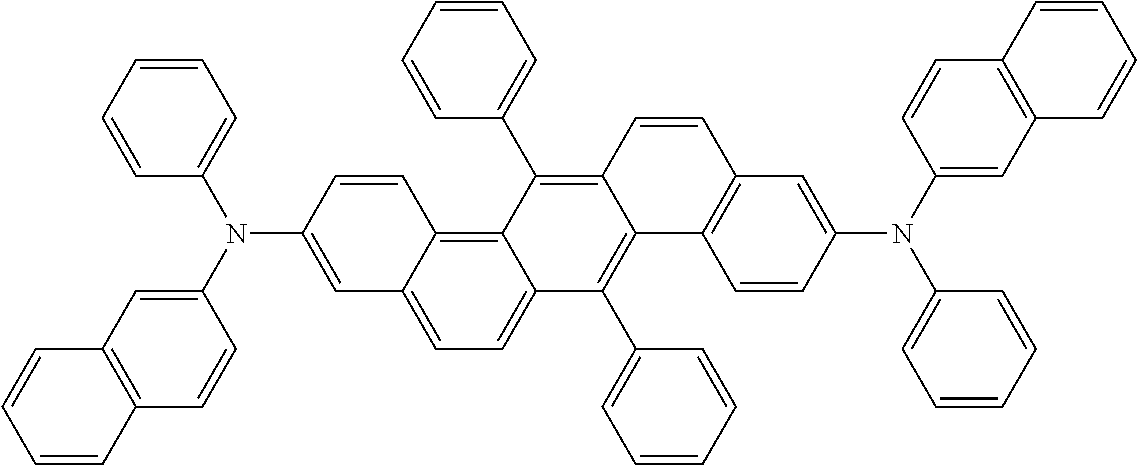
C1=C(N(C2=CC3=C(C=C2)C=CC=C3)C2=CC=CC=C2)C=CC2=C3C(=CC=C12)C(C1=CC=CC=C1)=C1C(=C3C2=CC=CC=C2)C=CC2=C1C=CC(N(C1=CC3=C(C=C1)C=CC=C3)C1=CC=CC=C1)=C2
